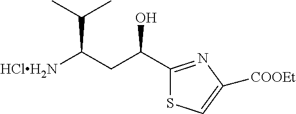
C1(C(CC([HClH2N])C(C)C)O)=NC([COOEt])=CS1
